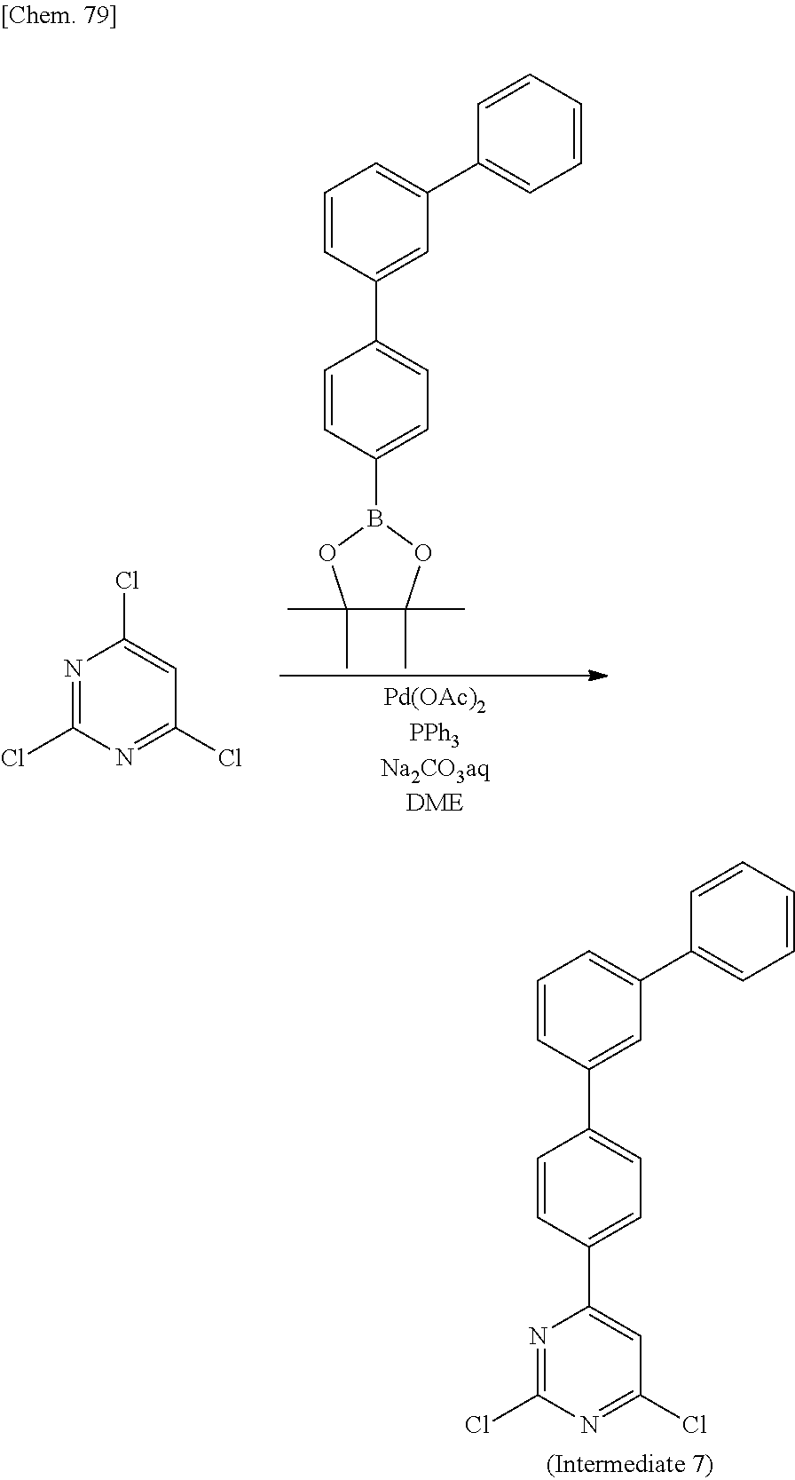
N1=C(Cl)N=C(Cl)C=C1Cl.C1=CC(B2OC(C)(C)C(C)(C)O2)=CC=C1C1=CC(C2=CC=CC=C2)=CC=C1.N1=C(Cl)N=C(Cl)C=C1C1=CC=C(C2=CC(C3=CC=CC=C3)=CC=C2)C=C1
